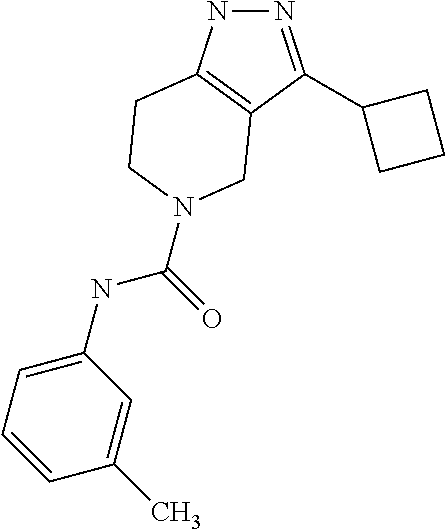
N1=C(C2CCC2)C2=C(N1)CCN(C(NC1=CC=CC(C)=C1)=O)C2
